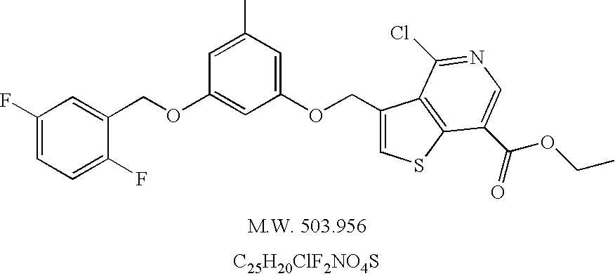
[C25H20ClF2NO4S].C(OC1=CC(OCC2=CSC3=C2C(Cl)=NC=C3C(=O)OCC)=CC(C)=C1)C1=CC(F)=CC=C1F
